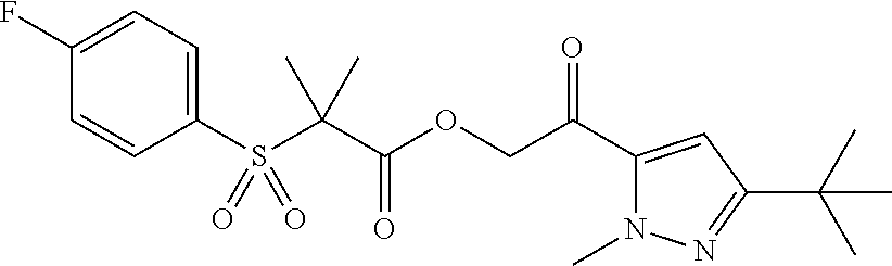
C1(F)=CC=C(S(C(C(OCC(C2=CC(C(C)(C)C)=NN2C)=O)=O)(C)C)(=O)=O)C=C1
